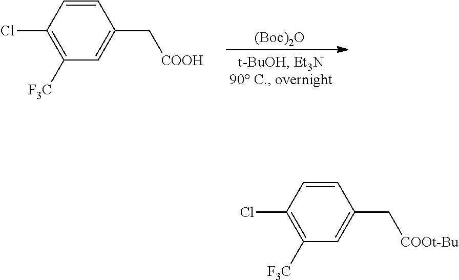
[(Boc)2O].C1=CC(Cl)=C([F3C])C=C1C[COOH].C1=CC(Cl)=C([F3C])C=C1C[COOt-Bu]
